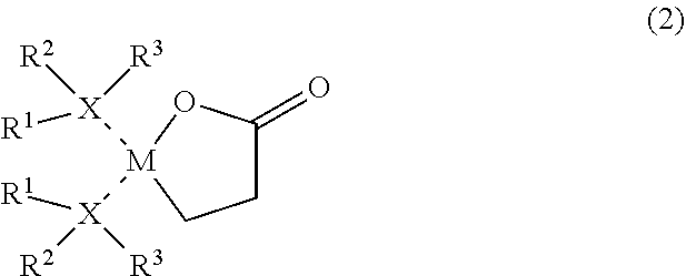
[X]([R3])([R2])([R1])[M]1([X]([R3])([R1])[R2])OC(=O)CC1
